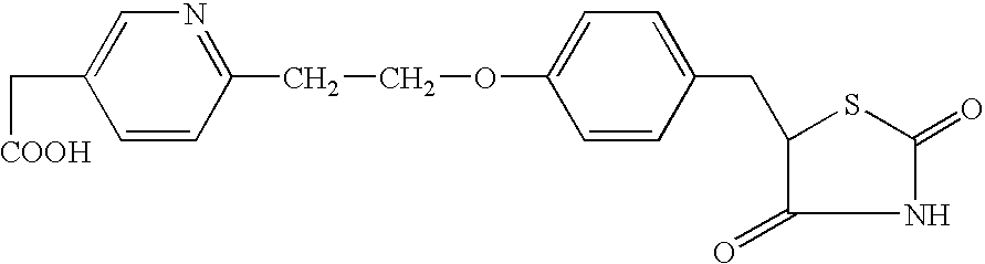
C1(CCOC2=CC=C(CC3C(=O)NC(=O)S3)C=C2)=NC=C(C[COOH])C=C1
